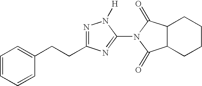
C12C(CCCC1)C(=O)N(C1=NC(CCC3=CC=CC=C3)=NN1[H])C2=O
